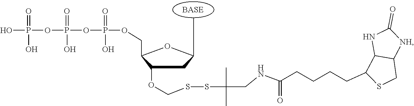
CC1CC(OCSSC(C)(C)CNC(=O)CCCCC2SCC3C2NC(=O)[NH]3)C(COP(=O)(O)OP(=O)(O)OP(=O)(O)O)O1
